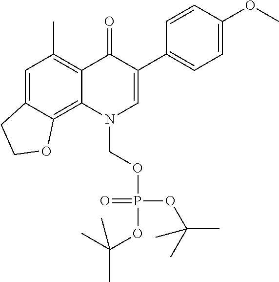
C1=C2C(=C3C(=C1C)C(=O)C(C1=CC=C(OC)C=C1)=CN3COP(OC(C)(C)C)(=O)OC(C)(C)C)OCC2
